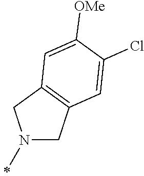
N1(C)CC2=C(C1)C=C([OMe])C(Cl)=C2
